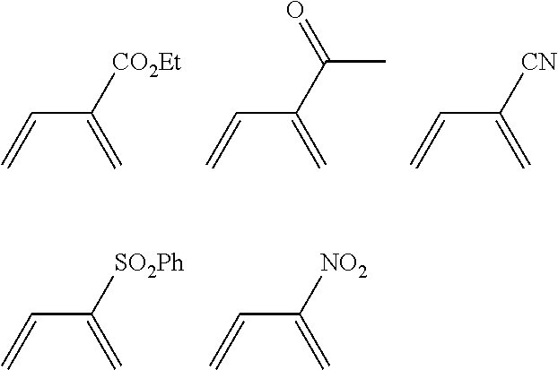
C(C([CO2Et])=C)=C.C(C(C(=O)C)=C)=C.C(C([CN])=C)=C.C(C([SO2Ph])=C)=C.C(C([NO2])=C)=C
